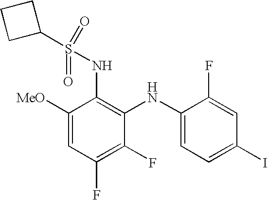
C1([OMe])=CC(F)=C(F)C(NC2=CC=C(I)C=C2F)=C1NS(C1CCC1)(=O)=O
